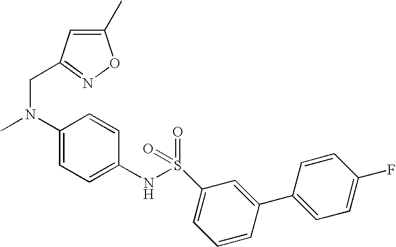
C1(C)=CC(CN(C)C2=CC=C(NS(=O)(=O)C3=CC=CC(C4=CC=C(F)C=C4)=C3)C=C2)=NO1
